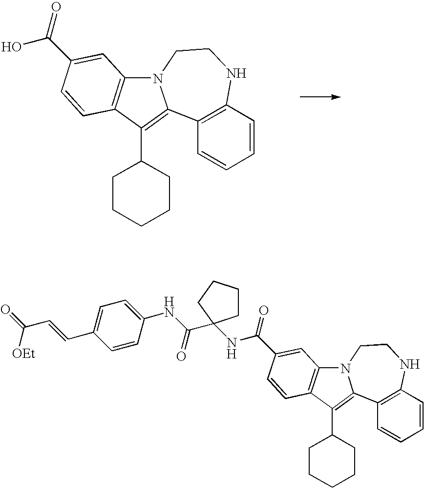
C1(C2CCCCC2)=C2N(C3=C1C=CC(C(O)=O)=C3)CCNC1=C2C=CC=C1.C1(C2CCCCC2)=C2C3=C(C=CC=C3)NCCN2C2=C1C=CC(C(NC1(C(NC3=CC=C(C=CC([OEt])=O)C=C3)=O)CCCC1)=O)=C2
